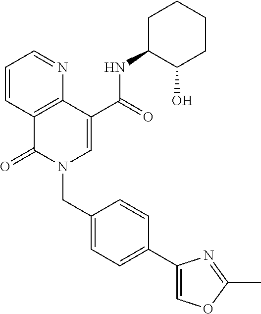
C1=CC2=C(N=C1)C(C(=O)NC1C(O)CCCC1)=CN(CC1=CC=C(C3=COC(C)=N3)C=C1)C2=O
